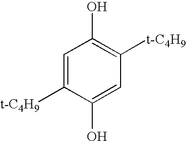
C1=C([t-C4H9])C(O)=CC([t-C4H9])=C1O
